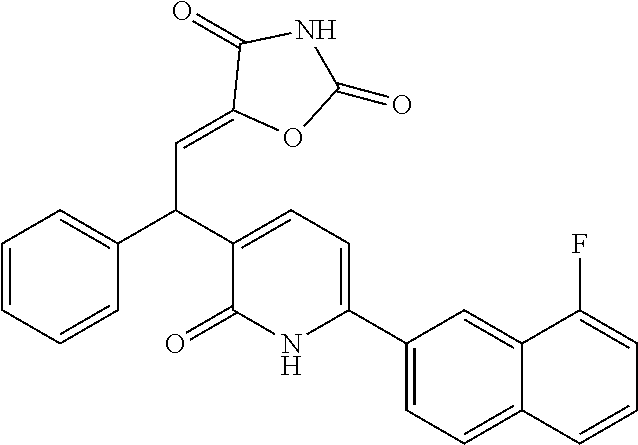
C1(C2=CC=C(C(C3=CC=CC=C3)C=C3OC(=O)NC3=O)C(=O)N2)=CC=C2C(=C1)C(F)=CC=C2
